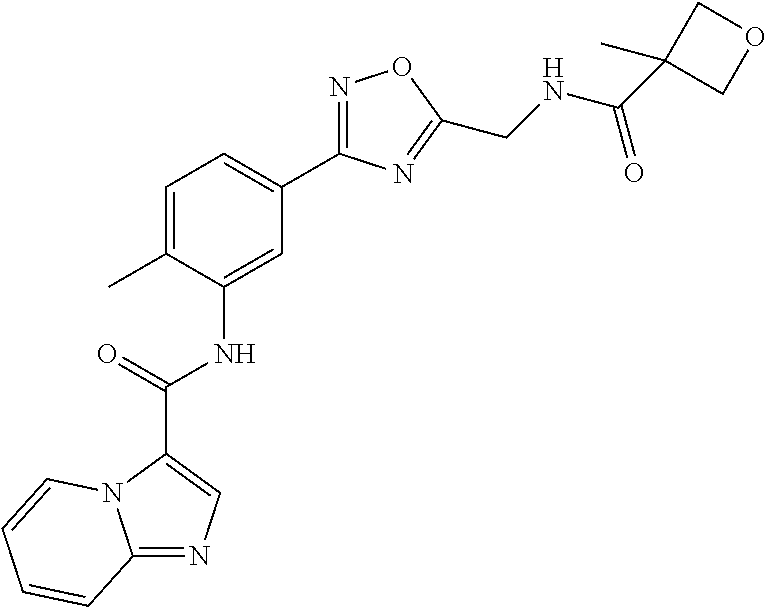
C12=NC=C(C(NC3=CC(C4=NOC(CNC(=O)C5(C)COC5)=N4)=CC=C3C)=O)N1C=CC=C2
